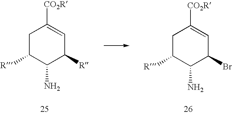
C1C([R])C(N)C([R])C=C1[CO2R].C1C([R])C(N)C(Br)C=C1[CO2R]
